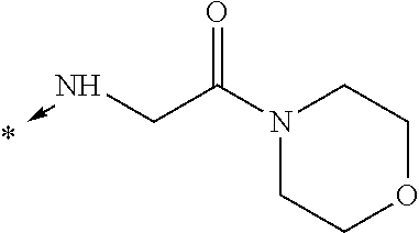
N(CC(N1CCOCC1)=O)->C
